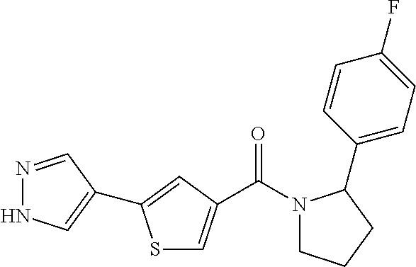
C(N1CCCC1C1=CC=C(F)C=C1)(=O)C1=CSC(C2=CNN=C2)=C1
